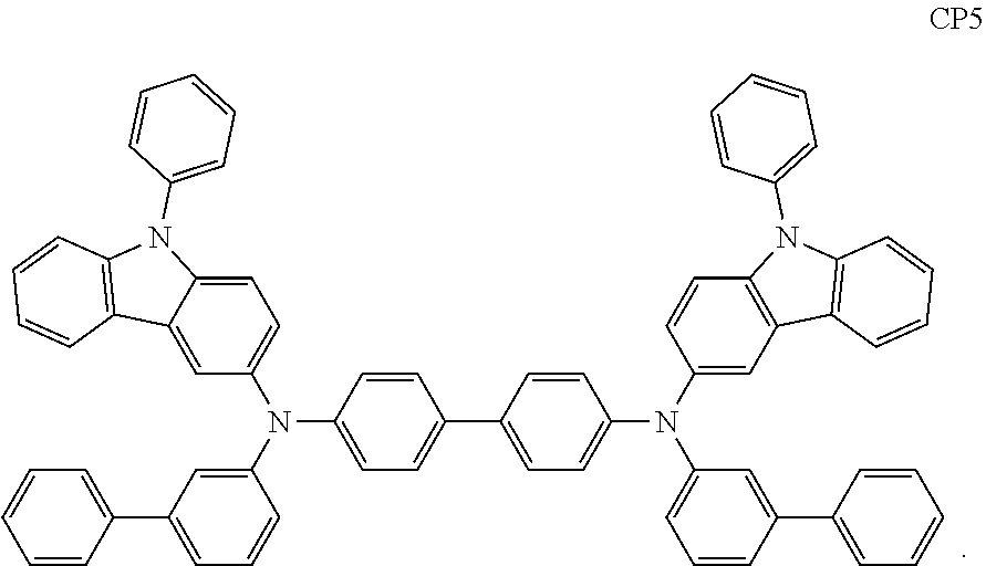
C1=CC(N(C2=CC(C3=CC=CC=C3)=CC=C2)C2=CC=C3C(=C2)C2=C(N3C3=CC=CC=C3)C=CC=C2)=CC=C1C1=CC=C(N(C2=CC3=C(C=C2)N(C2=CC=CC=C2)C2=C3C=CC=C2)C2=CC=CC(C3=CC=CC=C3)=C2)C=C1
